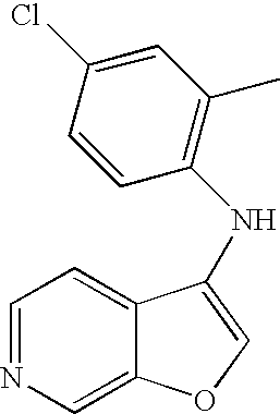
N(C1=COC2=CN=CC=C21)C1=C(C)C=C(Cl)C=C1
